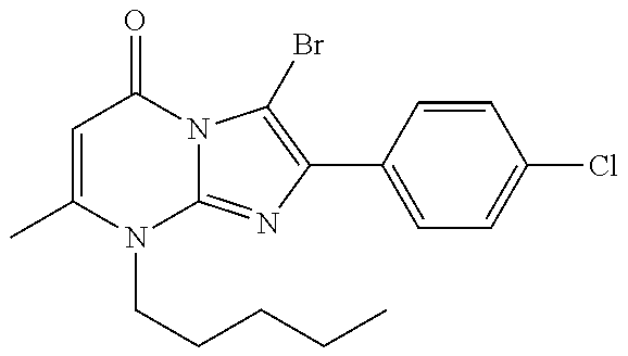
C1=C(C)N(CCCCC)C2=NC(C3=CC=C(Cl)C=C3)=C(Br)N2C1=O
